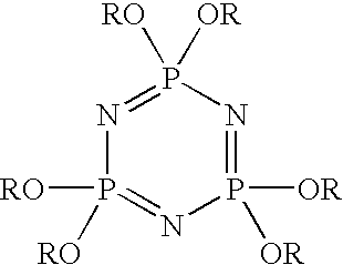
P1([OR])([OR])=NP([RO])([OR])=NP([RO])([RO])=N1
